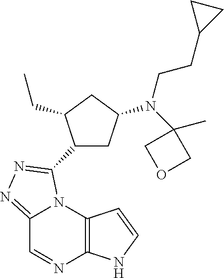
C12=C(N3C(=NN=C3C3CC(N(C4(C)COC4)CCC4CC4)CC3CC)C=N1)C=CN2
